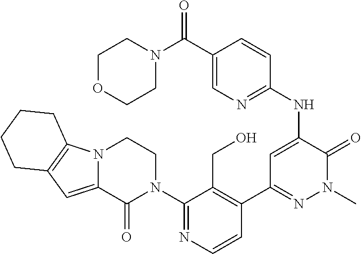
C1=CN=C(N2CCN3C(=CC4=C3CCCC4)C2=O)C(CO)=C1C1=NN(C)C(=O)C(NC2=NC=C(C(N3CCOCC3)=O)C=C2)=C1
